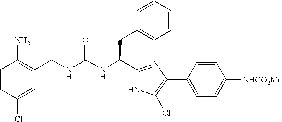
C1(Cl)=CC(CNC(NC(CC2=CC=CC=C2)C2=NC(C3=CC=C([NHCO2Me])C=C3)=C(Cl)N2)=O)=C(N)C=C1
